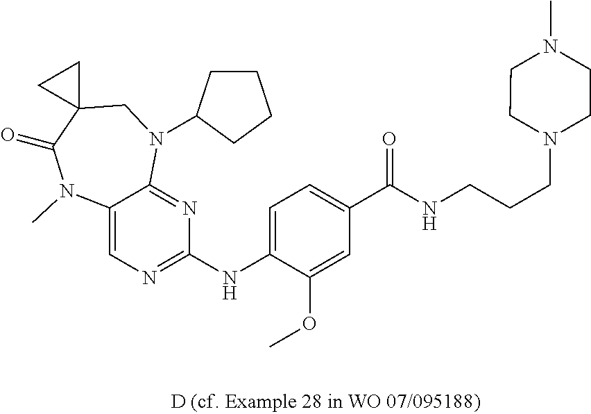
C12=CN=C(NC3=CC=C(C(NCCCN4CCN(C)CC4)=O)C=C3OC)N=C1N(C1CCCC1)CC1(C(=O)N2C)CC1
